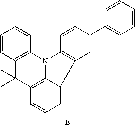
C1=CC2=C(C=C1)N1C3=C(C2(C)C)C=CC=C3C2=C1C=CC(C1=CC=CC=C1)=C2.B
